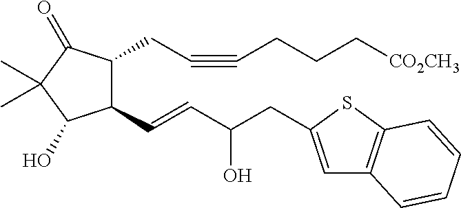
C1(C=CC(CC2=CC3=C(S2)C=CC=C3)O)C(CC#CCCC[CO2CH3])C(=O)C(C)(C)C1O
